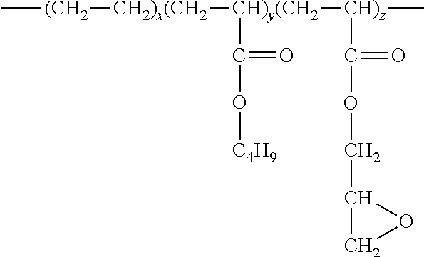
C[(CH2][CH2)x(CH2][CH)y(CH2](C(O[C4H9])=O)[CH)z](C)C(OCC1CO1)=O
